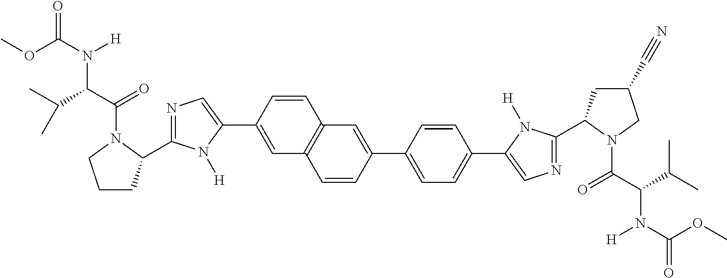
N1=C(C2CCCN2C(C(C(C)C)N(C(OC)=O)[H])=O)N([H])C(C2=CC3=C(C=C2)C=C(C2=CC=C(C4=CN=C(C5CC(C#N)CN5C(C(C(C)C)N(C(=O)OC)[H])=O)N4[H])C=C2)C=C3)=C1
